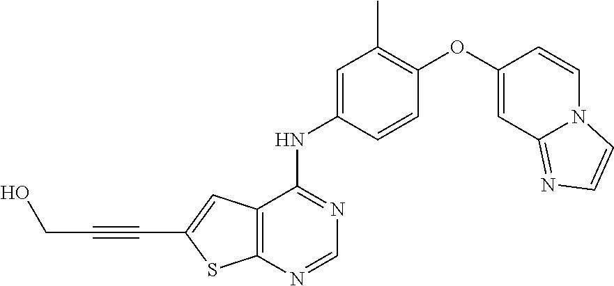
C12=C(C(NC3=CC(C)=C(OC4=CC5=NC=CN5C=C4)C=C3)=NC=N1)C=C(C#CCO)S2
